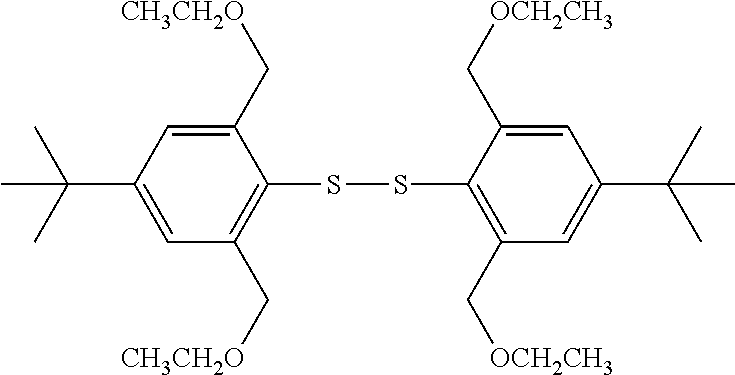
C1(C[CH3CH2O])=CC(C(C)(C)C)=CC(C[CH3CH2O])=C1SSC1=C(C[OCH2CH3])C=C(C(C)(C)C)C=C1C[OCH2CH3]
